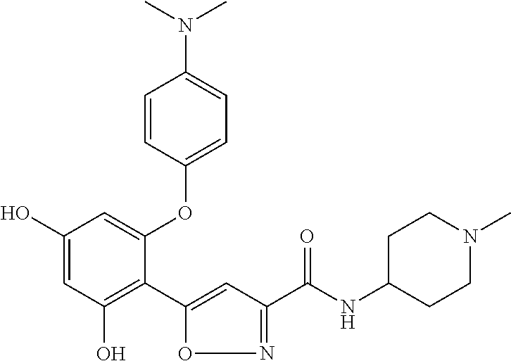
C1(O)=CC(O)=C(C2=CC(C(NC3CCN(C)CC3)=O)=NO2)C(OC2=CC=C(N(C)C)C=C2)=C1
